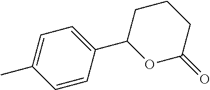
C1CC(C2=CC=C(C)C=C2)OC(=O)C1
